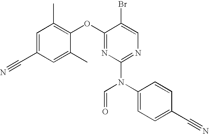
C1=C(C)C(OC2=NC(N(C3=CC=C(C#N)C=C3)C=O)=NC=C2Br)=C(C)C=C1C#N
